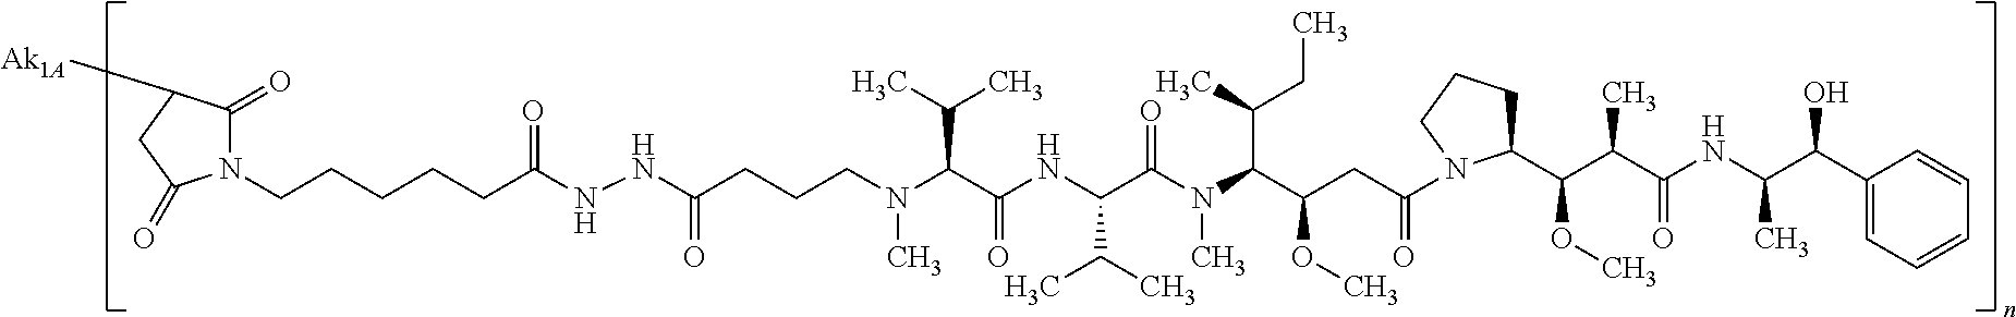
N(C(C(NC(C(C)C)C(N(C)C(C(C)CC)C(CC(=O)N1C(C(C(C(=O)NC(C)C(C2=CC=CC=C2)O)C)OC)CCC1)OC)=O)=O)C(C)C)(C)CCCC(NNC(CCCCCN1C(=O)C([Ak1A])CC1=O)=O)=O
